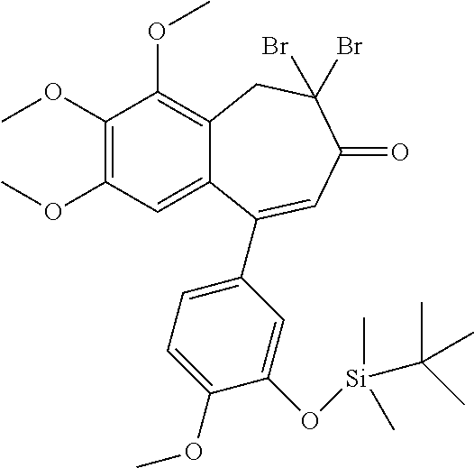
C1(OC)=C(OC)C=C2C(=C1OC)CC(Br)(Br)C(=O)C=C2C1=CC=C(OC)C(O[Si](C)(C)C(C)(C)C)=C1
